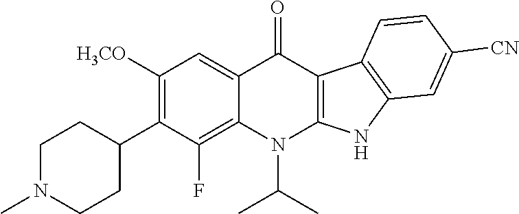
CN1CCC(C2=C([H3CO])C=C3C(=C2F)N(C(C)C)C2=C(C4=C(N2)C=C([CN])C=C4)C3=O)CC1
